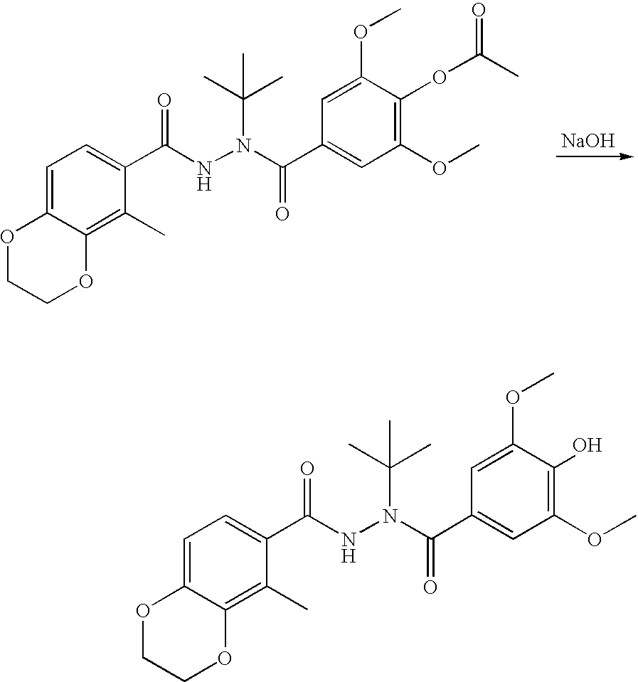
[NaOH].O1CCOC2=C(C)C(C(NN(C(C)(C)C)C(C3=CC(OC)=C(OC(C)=O)C(OC)=C3)=O)=O)=CC=C12.O1CCOC2=C(C)C(C(NN(C(C)(C)C)C(C3=CC(OC)=C(O)C(OC)=C3)=O)=O)=CC=C12
